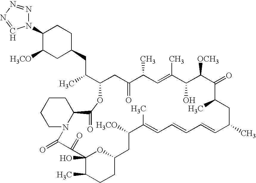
C1(N2N=NN=C2)C([H3CO])CC(CC(C)C2CC(=O)C(C)C=C(C)C(O)C([OCH3])C(=O)C(C)CC(C)C=CC=CC=C(C)C([H3CO])CC3OC(O)(C(C)CC3)C(=O)C(=O)N3C(CCCC3)C(=O)O2)CC1
